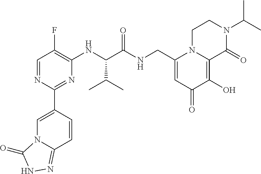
C1=NC(C2=CN3C(=NNC3=O)C=C2)=NC(NC(C(C)C)C(=O)NCC2=CC(=O)C(O)=C3N2CCN(C(C)C)C3=O)=C1F
